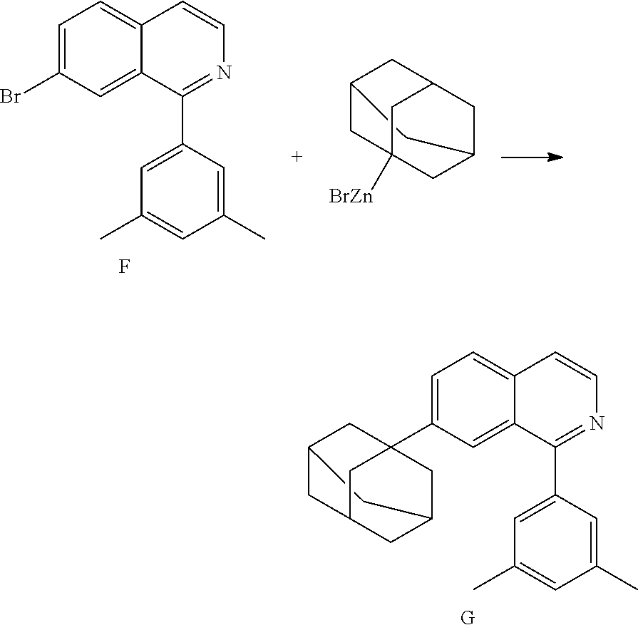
C1=C(Br)C=C2C(=C1)C=CN=C2C1=CC(C)=CC(C)=C1.F.C1C2CC3CC(CC1([BrZn])C3)C2.[G].C1=C(C23CC4CC(CC(C2)C4)C3)C=C2C(=C1)C=CN=C2C1=CC(C)=CC(C)=C1
